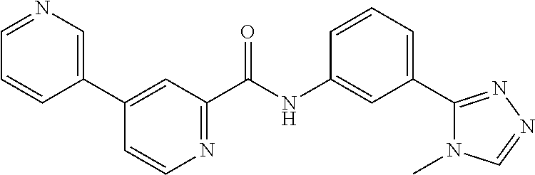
N1=C(C(NC2=CC(C3=NN=CN3C)=CC=C2)=O)C=C(C2=CN=CC=C2)C=C1
